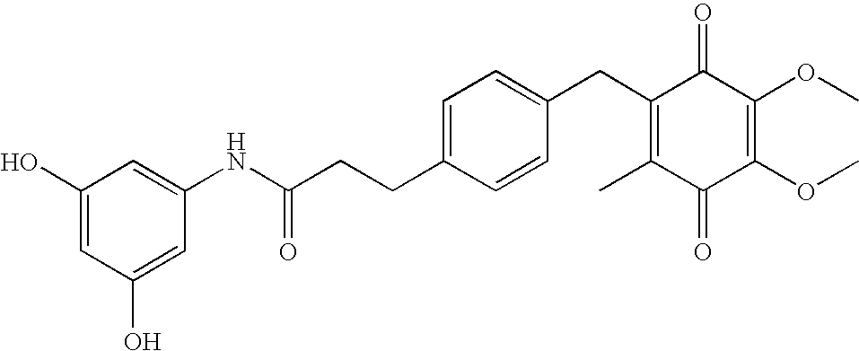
C1(=O)C(C)=C(CC2=CC=C(CCC(NC3=CC(O)=CC(O)=C3)=O)C=C2)C(=O)C(OC)=C1OC
